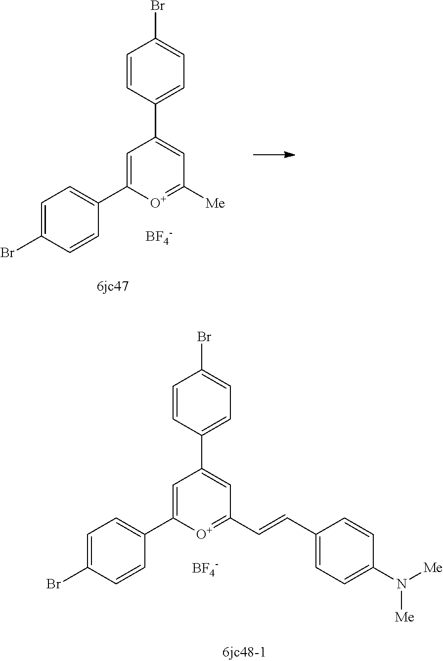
[BF4-].C1=CC(C2=CC([Me])=[O+]C(C3=CC=C(Br)C=C3)=C2)=CC=C1Br.[BF4-].C1=CC(C2=CC(C=CC3=CC=C(N([Me])[Me])C=C3)=[O+]C(C3=CC=C(Br)C=C3)=C2)=CC=C1Br
